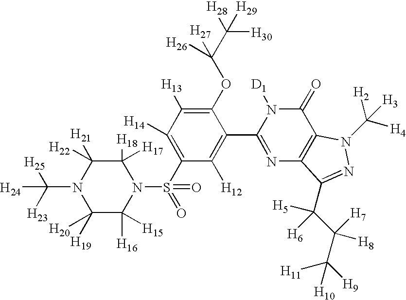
C1([H17])([H18])C([H22])([H21])N(C([H23])([H25])[H24])C([H20])([H19])C([H16])([H15])N1S(C1=C([H14])C([H13])=C(OC(C([H28])([H30])[H29])([H27])[H26])C(C2=NC3=C(C(=O)N2[D1])N(C([H4])([H2])[H3])N=C3C(C(C([H9])([H11])[H10])([H7])[H8])([H5])[H6])=C1[H12])(=O)=O
